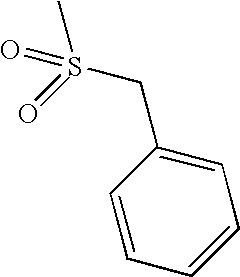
C1=CC=CC=C1CS(C)(=O)=O
